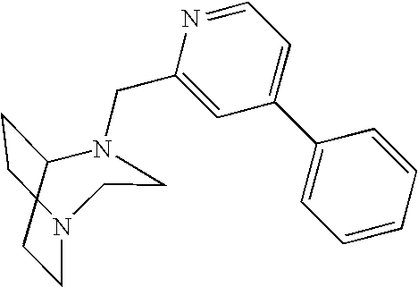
C1CN(CC2=CC(C3=CC=CC=C3)=CC=N2)CCN(CC)C1
